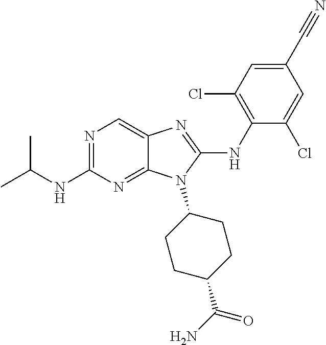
N1=C(NC(C)C)N=C2C(=C1)N=C(NC1=C(Cl)C=C(C#N)C=C1Cl)N2C1CCC(C(N)=O)CC1
